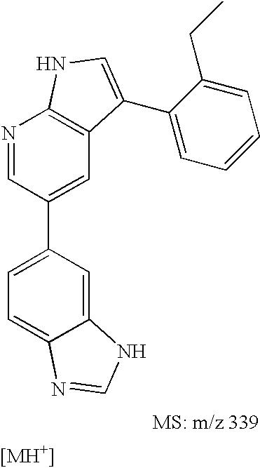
C1(C2=CC3=C(N=C2)NC=C3C2=CC=CC=C2CC)=CC=C2C(=C1)NC=N2
